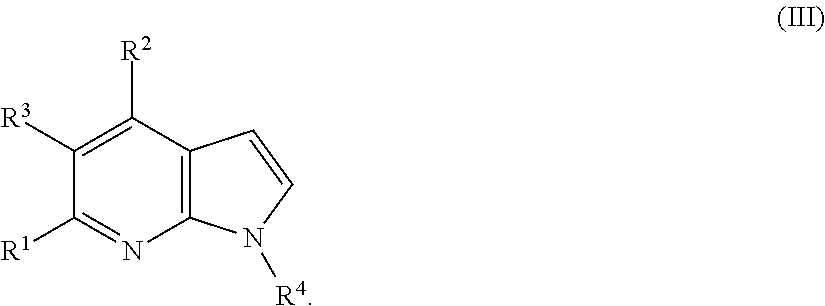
C12=C(C([R2])=C([R3])C([R1])=N1)C=CN2[R4]
